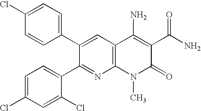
C1(Cl)=CC=C(C2=CC3=C(N=C2C2=CC=C(Cl)C=C2Cl)N(C)C(=O)C(C(N)=O)=C3N)C=C1
